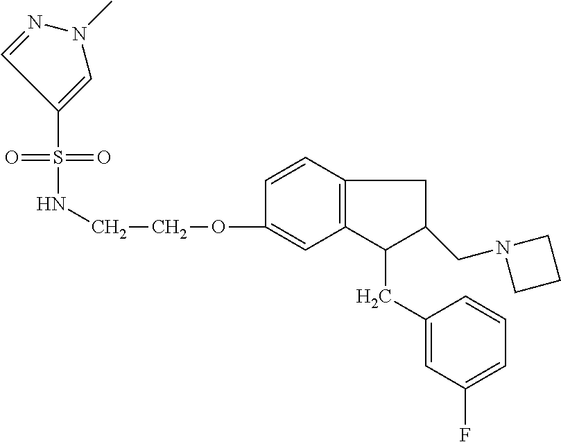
S(=O)(=O)(C1=CN(C)N=C1)NCCOC1=CC2=C(C=C1)CC(CN1CCC1)C2CC1=CC(F)=CC=C1
